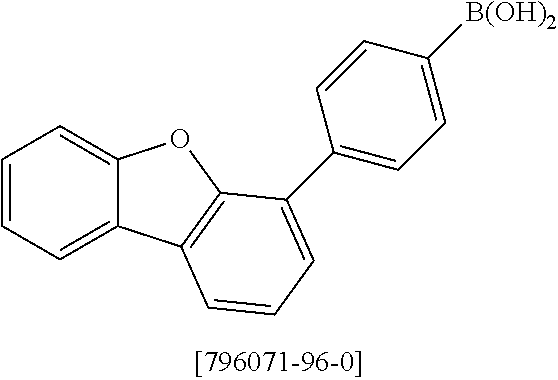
C1=CC=C2C(=C1)OC1=C2C=CC=C1C1=CC=C([B(OH)2])C=C1
